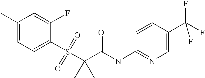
C1(C)=CC=C(S(C(C(=O)NC2=NC=C(C(F)(F)F)C=C2)(C)C)(=O)=O)C(F)=C1
